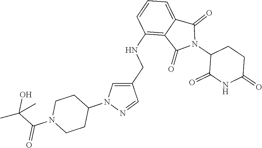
C1(NCC2=CN(C3CCN(C(=O)C(O)(C)C)CC3)N=C2)=C2C(=CC=C1)C(=O)N(C1C(=O)NC(=O)CC1)C2=O
